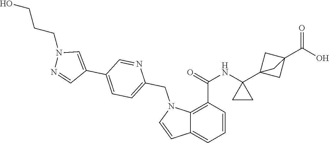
C1=CC(C(=O)NC2(C34CC(C(O)=O)(C3)C4)CC2)=C2C(=C1)C=CN2CC1=CC=C(C2=CN(CCCO)N=C2)C=N1
